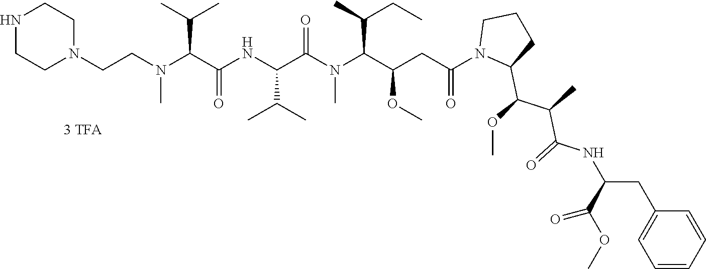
C1N(CCN(C(C(NC(C(N(C(C(CC(N2C(C(OC)C(C)C(=O)NC(CC3=CC=CC=C3)C(OC)=O)CCC2)=O)OC)C(C)CC)C)=O)C(C)C)=O)C(C)C)C)CCNC1
